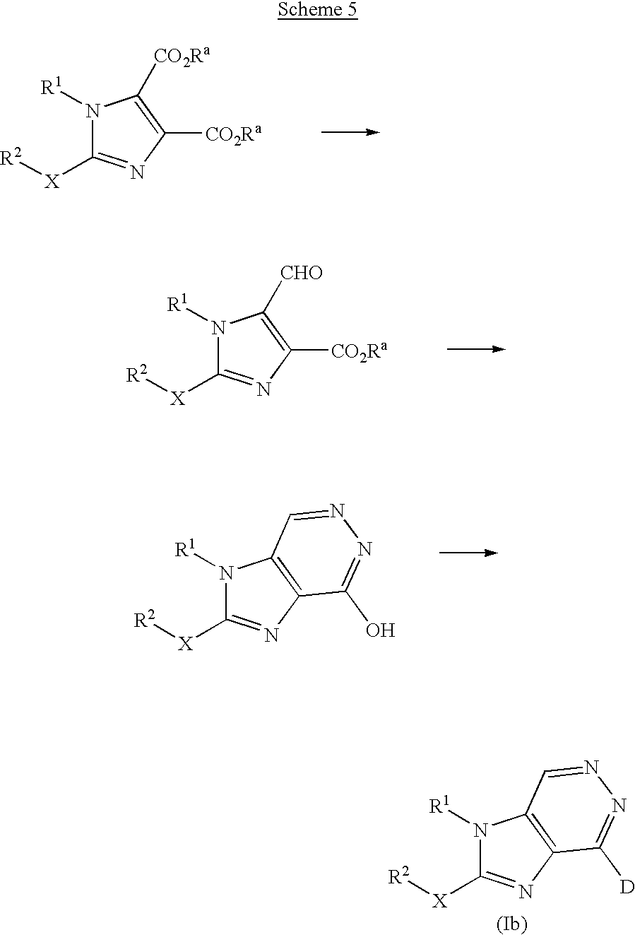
N1([R1])C([X][R2])=NC([CO2Ra])=C1[CO2Ra].N1([R1])C([X][R2])=NC([CO2Ra])=C1[CHO].N1([R1])C([X][R2])=NC2=C1C=NN=C2O.N1([R1])C([X][R2])=NC2=C1C=NN=C2[D]
